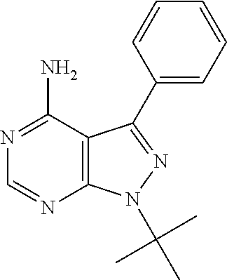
N1=C(N)C2=C(N=C1)N(C(C)(C)C)N=C2C1=CC=CC=C1
